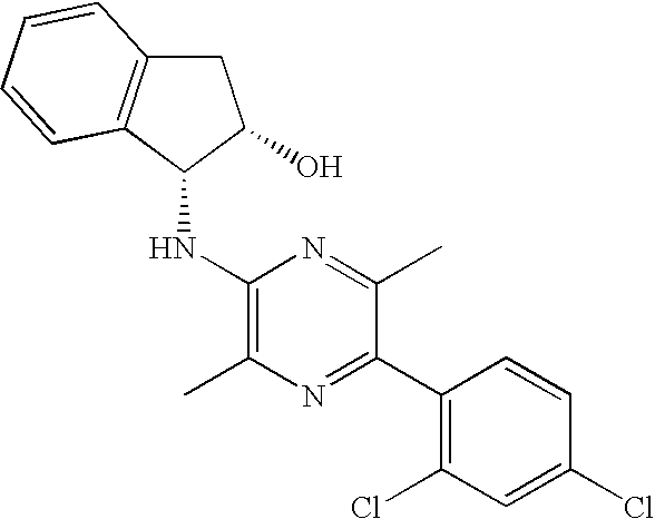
C1(NC2C3=C(CC2O)C=CC=C3)=C(C)N=C(C2=C(Cl)C=C(Cl)C=C2)C(C)=N1
